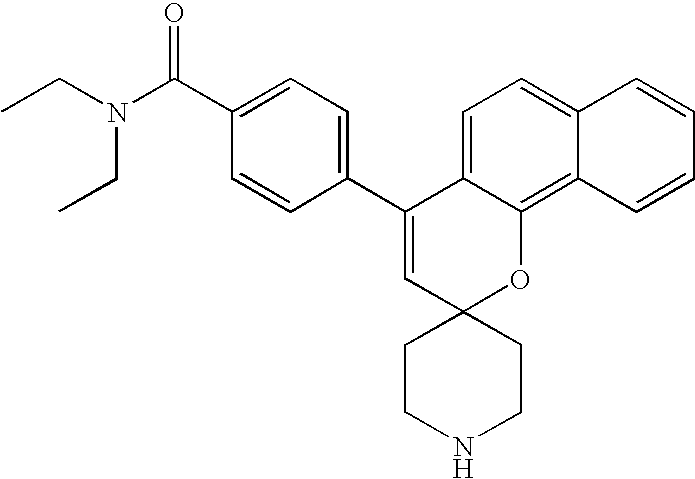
CCN(C(C1=CC=C(C2=CC3(OC4=C5C(=CC=C24)C=CC=C5)CCNCC3)C=C1)=O)CC
